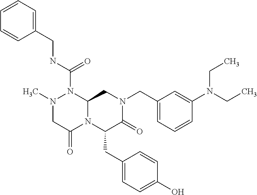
N(C(=O)N1N(C)CC(=O)N2C1CN(CC1=CC=CC(N(CC)CC)=C1)C(=O)C2CC1=CC=C(O)C=C1)CC1=CC=CC=C1
